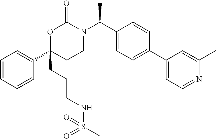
C1=CC=CC(C2(CCCNS(=O)(C)=O)CCN(C(C3=CC=C(C4=CC=NC(C)=C4)C=C3)C)C(=O)O2)=C1
